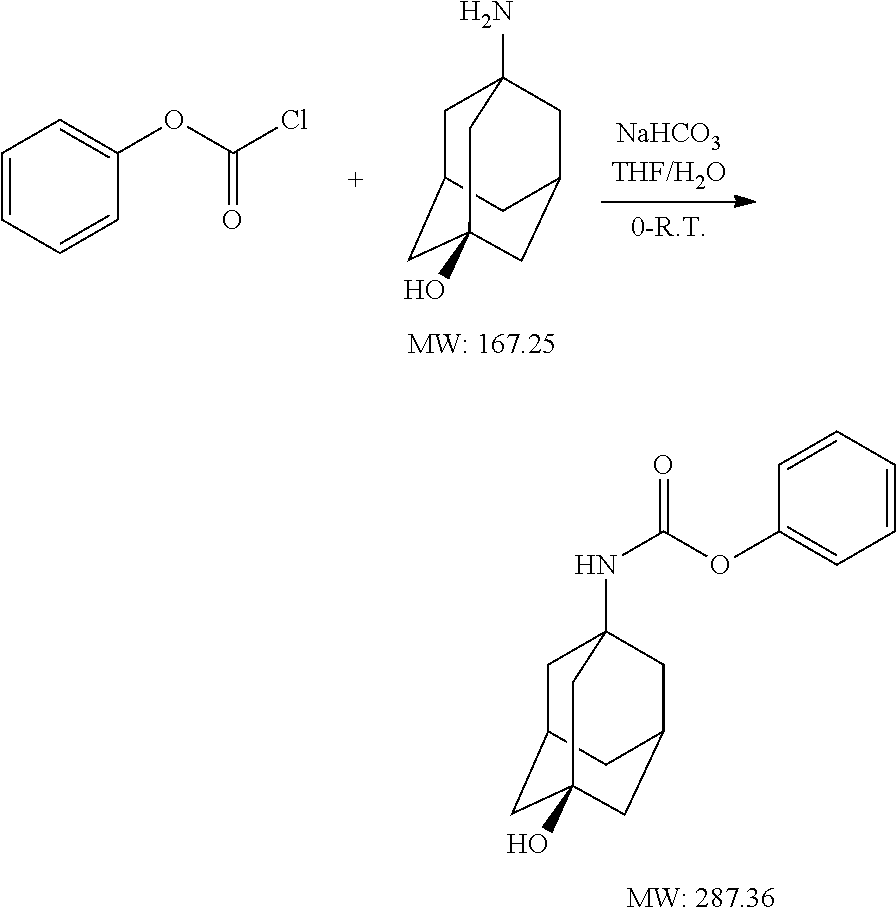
C1C2CC3(O)CC(CC1(NC(=O)OC1=CC=CC=C1)C3)C2.C1C2CC3(O)CC(CC1(N)C3)C2.C1=CC=CC(OC(Cl)=O)=C1
